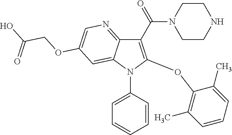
C1(C(=O)N2CCNCC2)=C(OC2=C(C)C=CC=C2C)N(C2=CC=CC=C2)C2=CC(OCC(O)=O)=CN=C12
